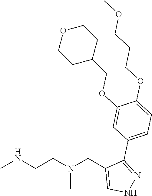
CNCCN(CC1=CNN=C1C1=CC=C(OCCCOC)C(OCC2CCOCC2)=C1)C
